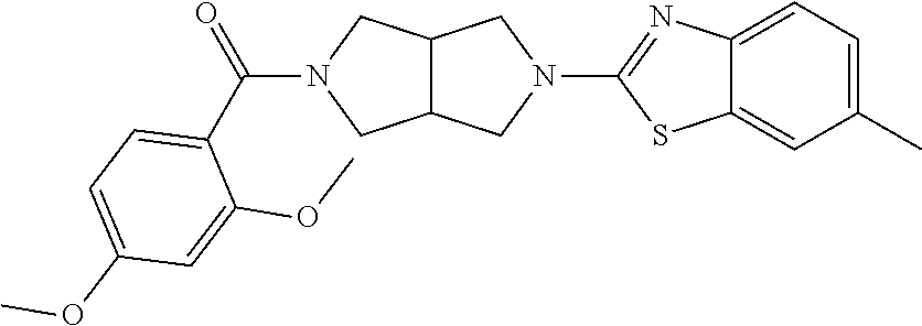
C12C(CN(C(=O)C3=CC=C(OC)C=C3OC)C1)CN(C1=NC3=CC=C(C)C=C3S1)C2
